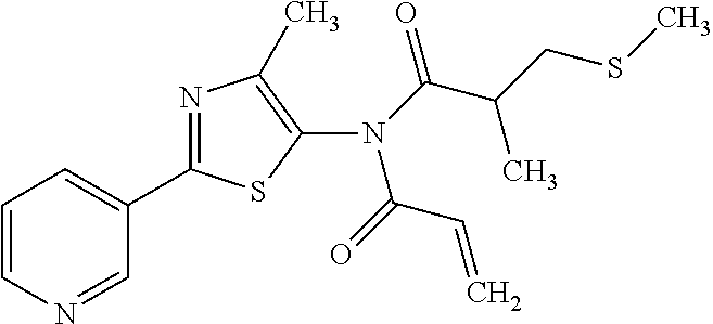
N1=CC(C2=NC(C)=C(N(C(C(CSC)C)=O)C(C=C)=O)S2)=CC=C1
